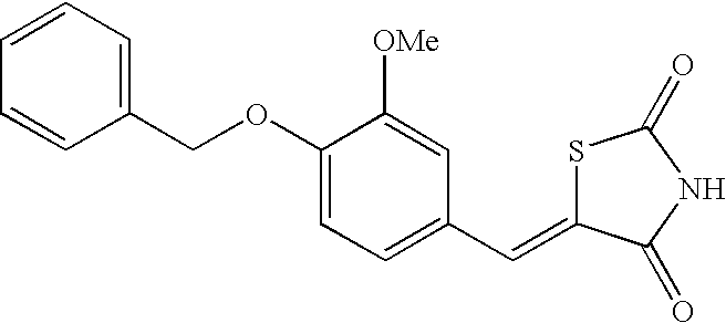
C1=CC=C(COC2=CC=C(C=C3SC(=O)NC3=O)C=C2[OMe])C=C1
